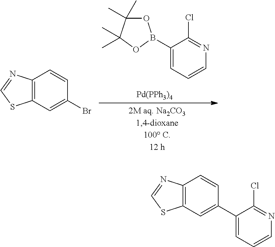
C1(B2OC(C)(C)C(C)(C)O2)=CC=CN=C1Cl.[Pd(PPh3)4].C12=C(C=C(Br)C=C1)SC=N2.C12=C(C=C(C3=CC=CN=C3Cl)C=C1)SC=N2
